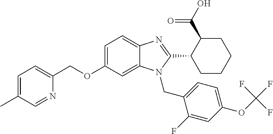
C1=C(C)C=NC(COC2=CC=C3C(=C2)N(CC2=CC=C(OC(F)(F)F)C=C2F)C(C2C(C(O)=O)CCCC2)=N3)=C1
